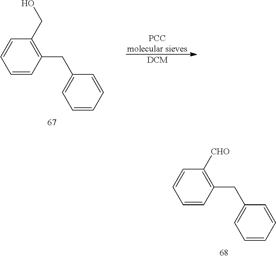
[PCCmolecular sieves].[DCM].C1=CC=CC(CC2=C(CO)C=CC=C2)=C1.C1=CC=CC(CC2=C([CHO])C=CC=C2)=C1
